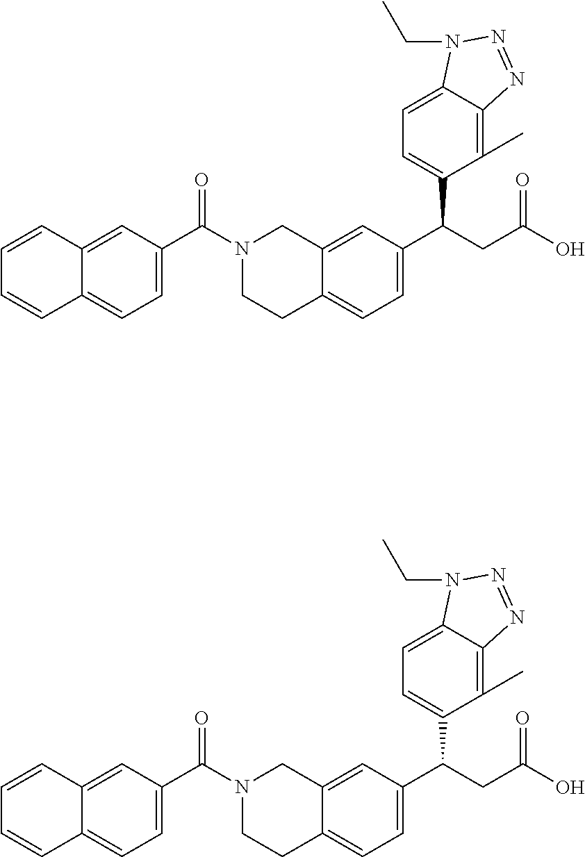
C12=CC=C(C(C3=CC=C4C(=C3C)N=NN4CC)CC(=O)O)C=C1CN(C(C1=CC=C3C(=C1)C=CC=C3)=O)CC2.C12=CC=C(C(C3=CC=C4C(=C3C)N=NN4CC)CC(=O)O)C=C1CN(C(C1=CC=C3C(=C1)C=CC=C3)=O)CC2
